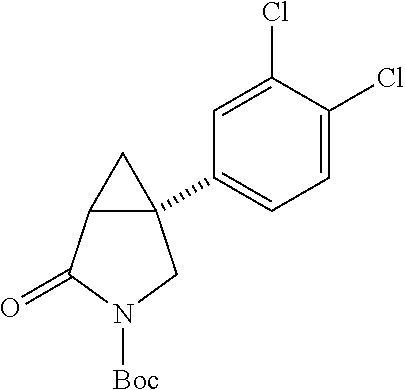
C12(C3=CC=C(Cl)C(Cl)=C3)C(C(=O)N([Boc])C1)C2
